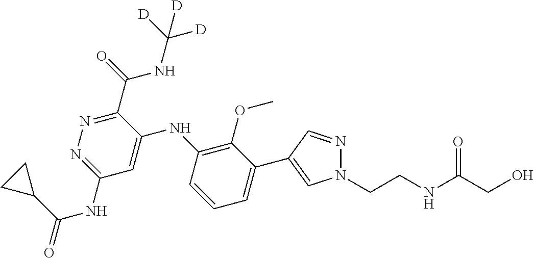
C1(C2=CN(CCNC(=O)CO)N=C2)=CC=CC(NC2=CC(NC(=O)C3CC3)=NN=C2C(=O)NC([D])([D])[D])=C1OC
